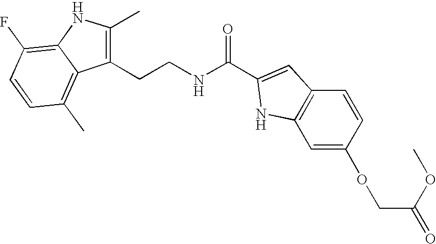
C1(CCNC(C2=CC3=C(C=C(OCC(OC)=O)C=C3)N2)=O)=C(C)NC2=C(F)C=CC(C)=C12
